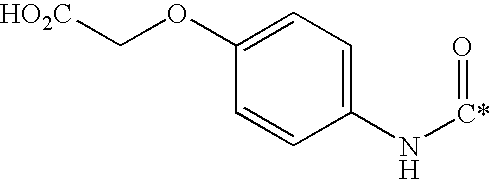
C1(OC[HO2C])=CC=C(N[C*]=O)C=C1
